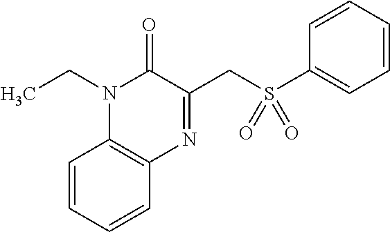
C1=CC=CC2=C1N(CC)C(=O)C(CS(C1=CC=CC=C1)(=O)=O)=N2
